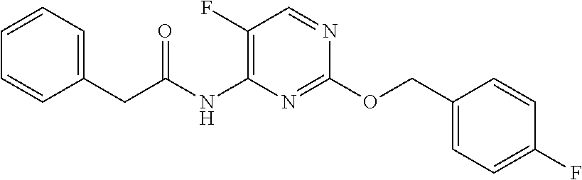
C1(OCC2=CC=C(F)C=C2)=NC(NC(CC2=CC=CC=C2)=O)=C(F)C=N1
